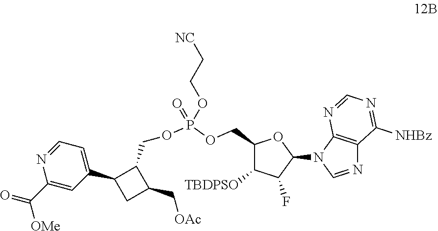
C1(COP(OCC2C(C3=CC=NC(C(=O)[OMe])=C3)CC2C[OAc])(=O)OCC[NC])C([TBDPSO])C(F)C(N2C=NC3=C2N=CN=C3[NHBz])O1
